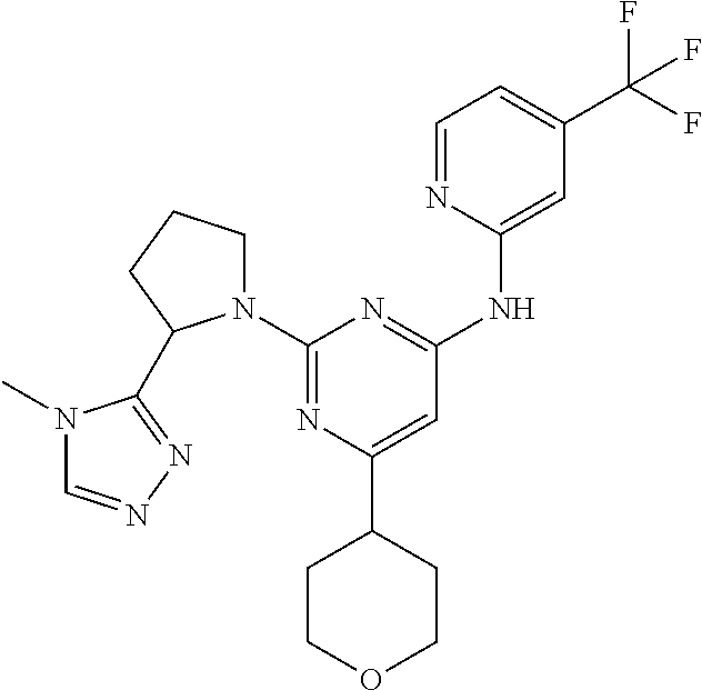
C1(N2CCCC2C2=NN=CN2C)=NC(C2CCOCC2)=CC(NC2=CC(C(F)(F)F)=CC=N2)=N1
